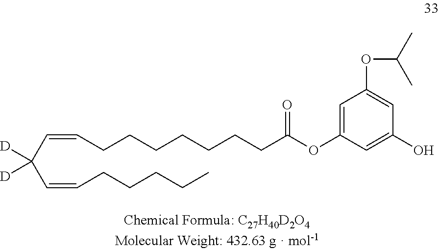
C1=C(OC(CCCCCCCC=CC(C=CCCCCC)([D])[D])=O)C=C(O)C=C1OC(C)C
